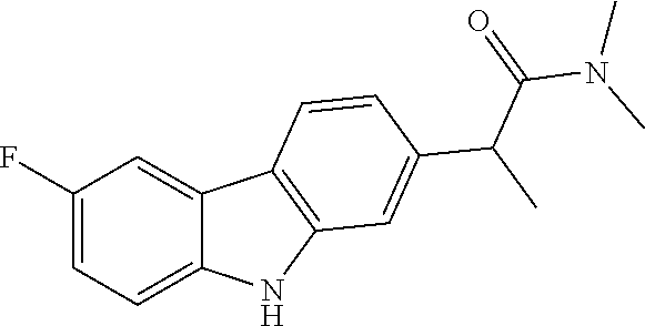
C1=C(F)C=C2C(=C1)NC1=C2C=CC(C(C)C(=O)N(C)C)=C1
